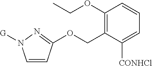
O(CC1=C(OCC)C=CC=C1[CONHCl])C1=NN([G])C=C1
